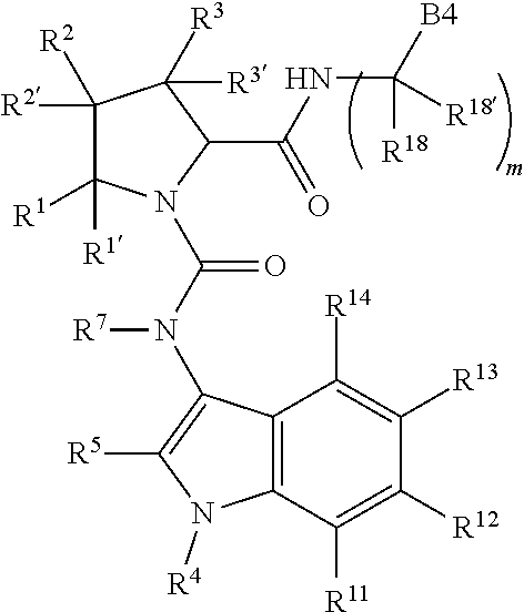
C1([R2])([R2])C([R1])([R1])N(C(N(C2=C([R5])N([R4])C3=C2C([R14])=C([R13])C([R12])=C3[R11])[R7])=O)C(C(NC([B4])([R18])[R18])=O)C1([R3])[R3]
